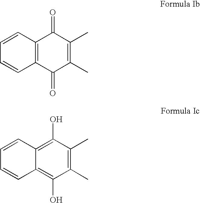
C12=C(C(=O)C(C)=C(C)C1=O)C=CC=C2.C12=C(O)C(C)=C(C)C(O)=C1C=CC=C2
